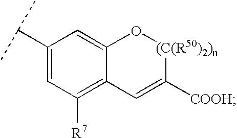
C(C1=CC([R7])=C2C(=C1)O[(C(R50)2)n]C([COOH])=C2)(C)C
